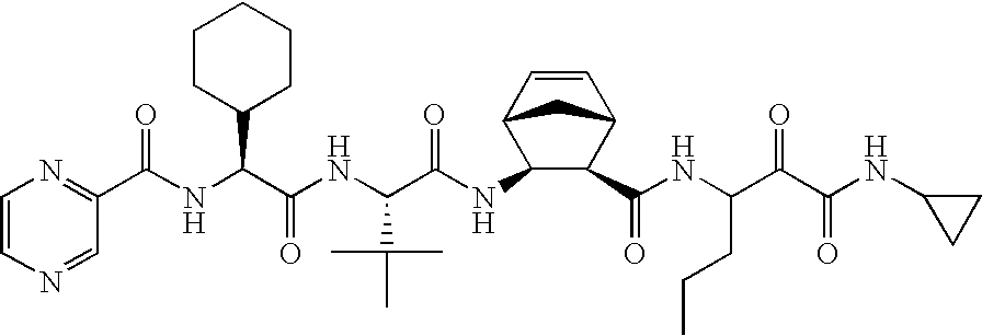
C1=CN=CC(C(NC(C(NC(C(NC2C(C(NC(C(C(NC3CC3)=O)=O)CCC)=O)C3C=CC2C3)=O)C(C)(C)C)=O)C2CCCCC2)=O)=N1
